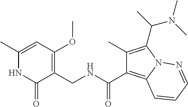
C1(C)=CC(OC)=C(CNC(C2=C3N(C(C(C)N(C)C)=C2C)N=CC=C3)=O)C(=O)N1
